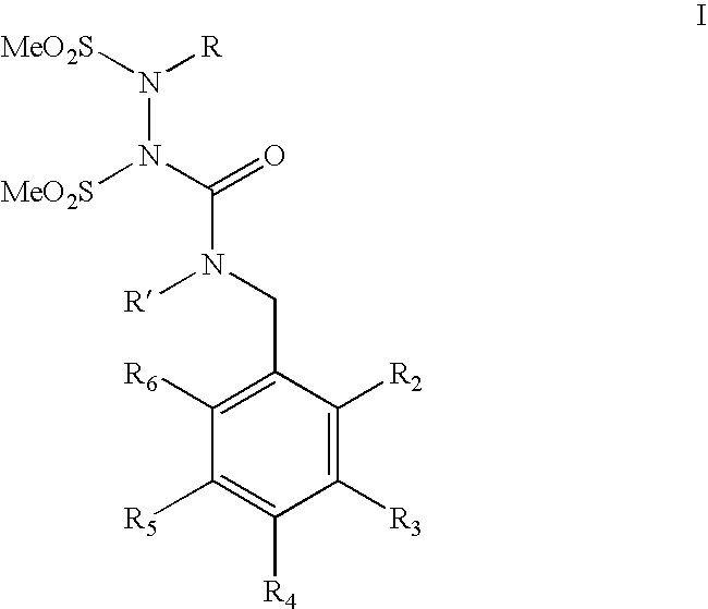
C1([R6])=C(CN([R])C(N([MeO2S])N([R])[MeO2S])=O)C([R2])=C([R3])C([R4])=C1[R5]
